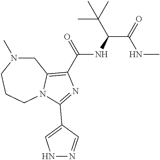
C1N(C)CCCN2C1=C(C(=O)NC(C(NC)=O)C(C)(C)C)N=C2C1=CNN=C1
